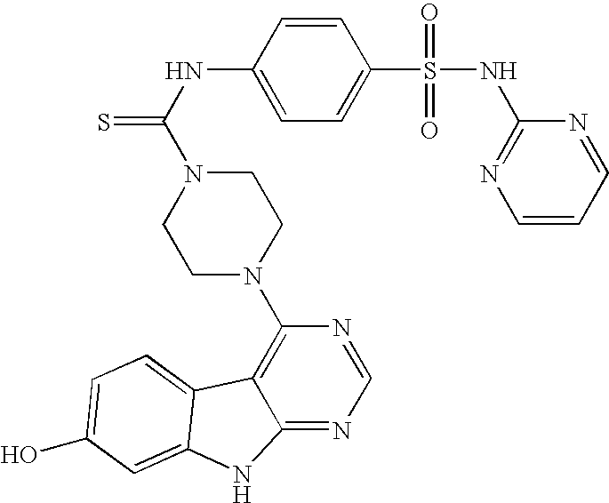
C1=C(S(=O)(=O)NC2=NC=CC=N2)C=CC(NC(=S)N2CCN(C3=C4C(=NC=N3)NC3=CC(O)=CC=C43)CC2)=C1
